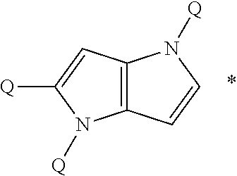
C12=C(C=C([Q])N1[Q])N([Q])C=C2
